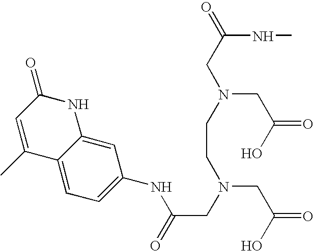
C(NC)(=O)CN(CCN(CC(=O)NC1=CC=C2C(=C1)NC(=O)C=C2C)CC(=O)O)CC(=O)O
